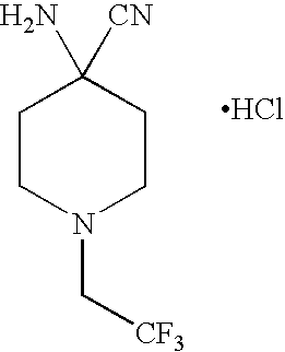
C1CN(C[CF3])CCC1([CN])N.Cl
